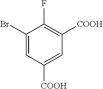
C1(Br)=CC([COOH])=CC([COOH])=C1F
